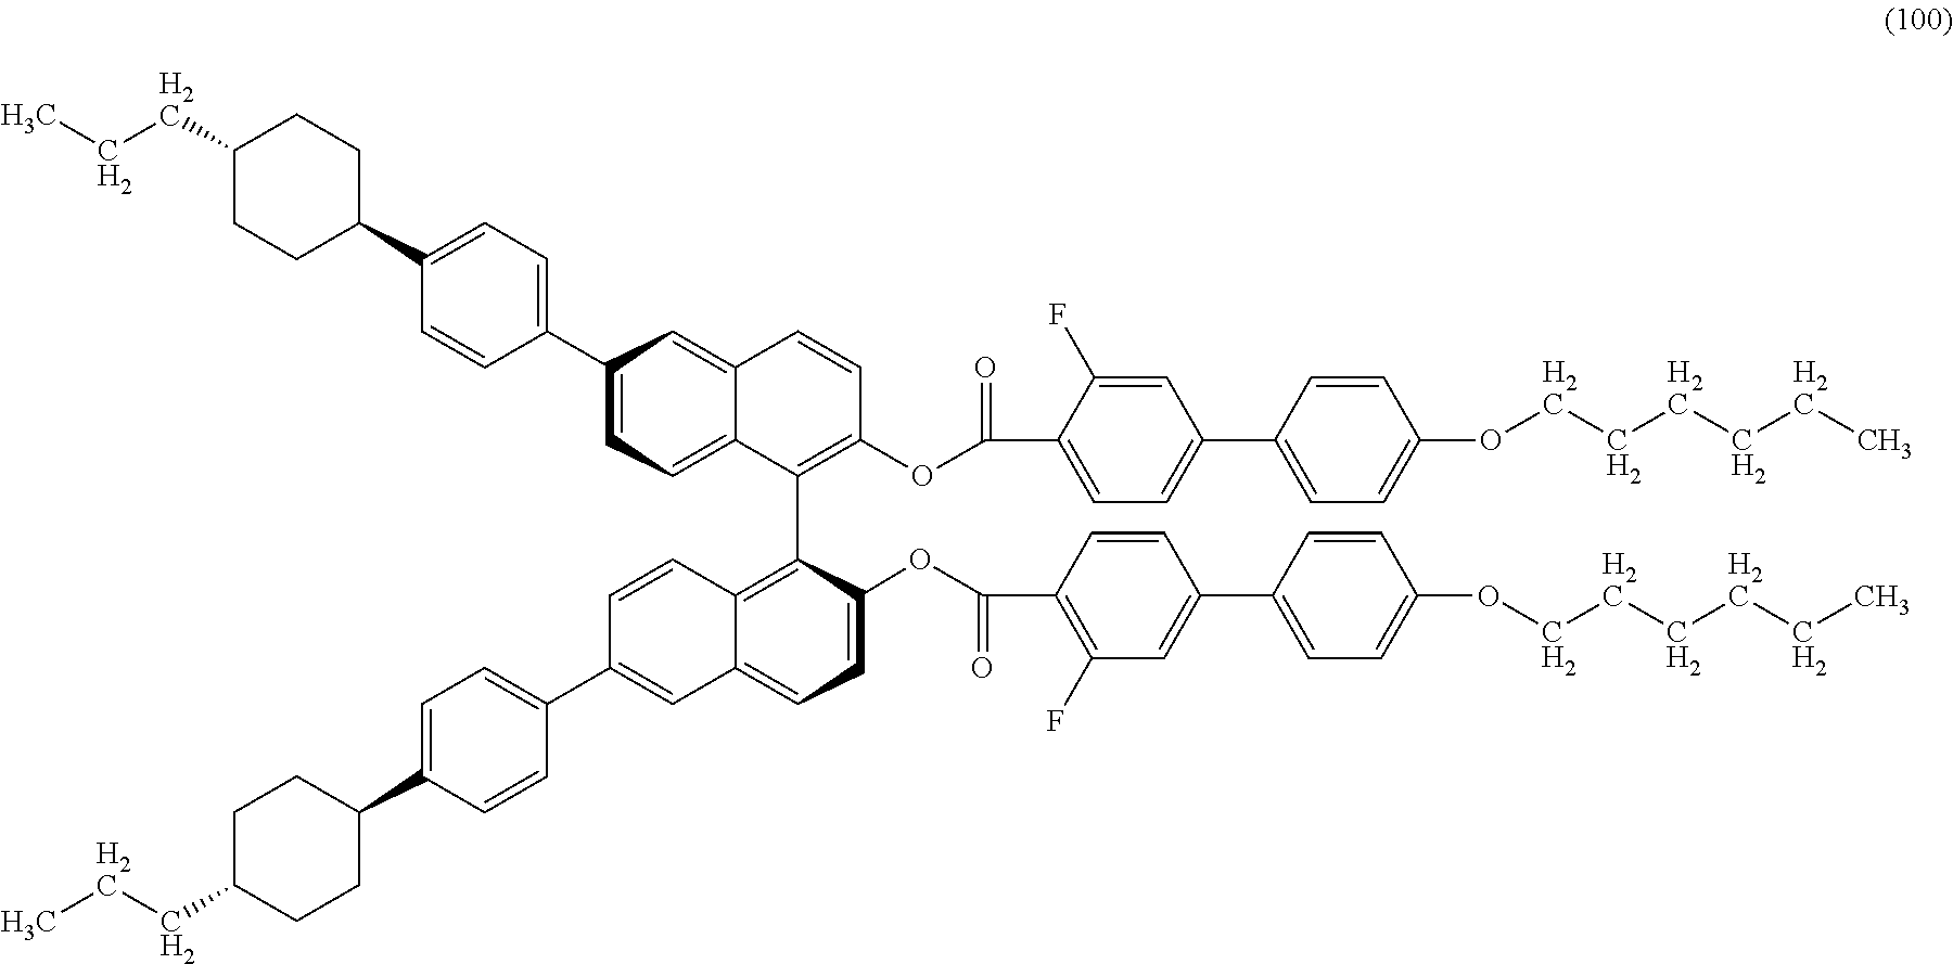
CCCC1CCC(C2=CC=C(C3=CC=C4C(=C3)C=CC(OC(=O)C3=CC=C(C5=CC=C(OCCCCCC)C=C5)C=C3F)=C4C3=C4C(=CC=C3OC(=O)C3=C(F)C=C(C5=CC=C(OCCCCCC)C=C5)C=C3)C=C(C3=CC=C(C5CCC(CCC)CC5)C=C3)C=C4)C=C2)CC1
